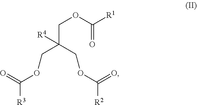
C(C(COC([R2])=O)(COC([R3])=O)[R4])OC(=O)[R1]
